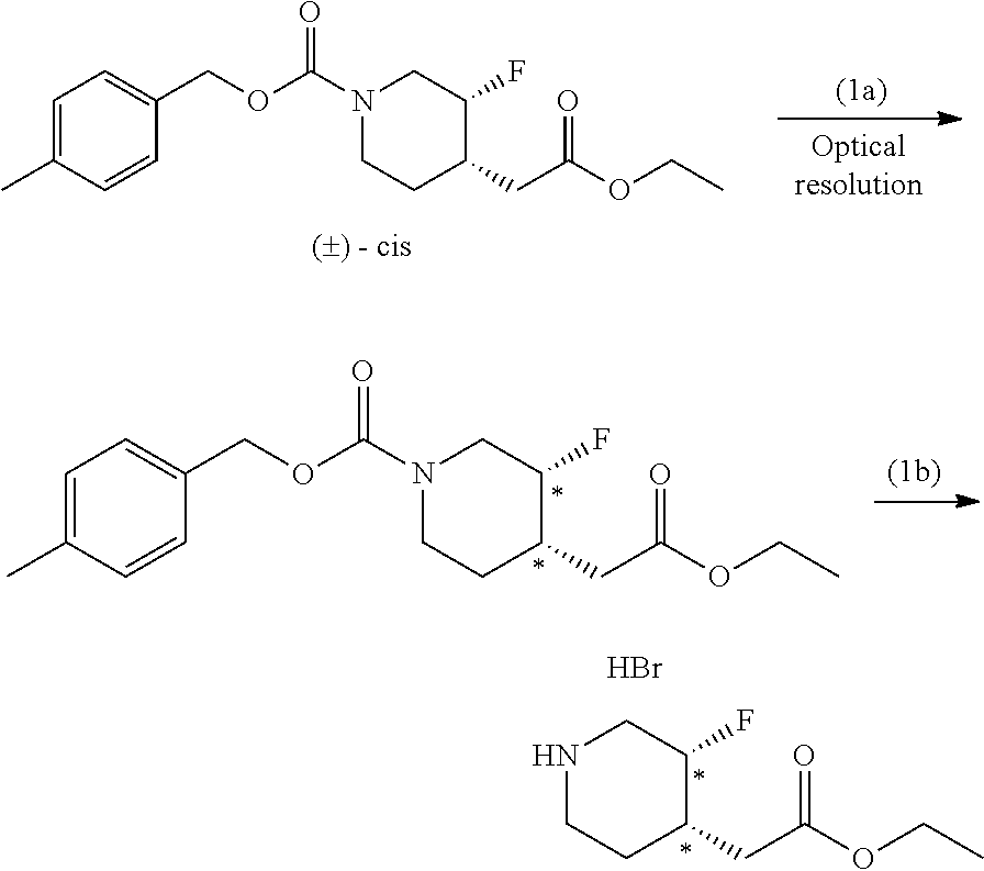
C1=C(C)C=CC(COC(N2CCC(CC(OCC)=O)C(F)C2)=O)=C1.C1=C(C)C=CC(COC(N2CCC(CC(OCC)=O)C(F)C2)=O)=C1.N1CCC(CC(OCC)=O)C(F)C1.Br
